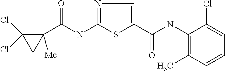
C(NC1=NC=C(C(=O)NC2=C(C)C=CC=C2Cl)S1)(=O)C1([Me])C(Cl)(Cl)C1
